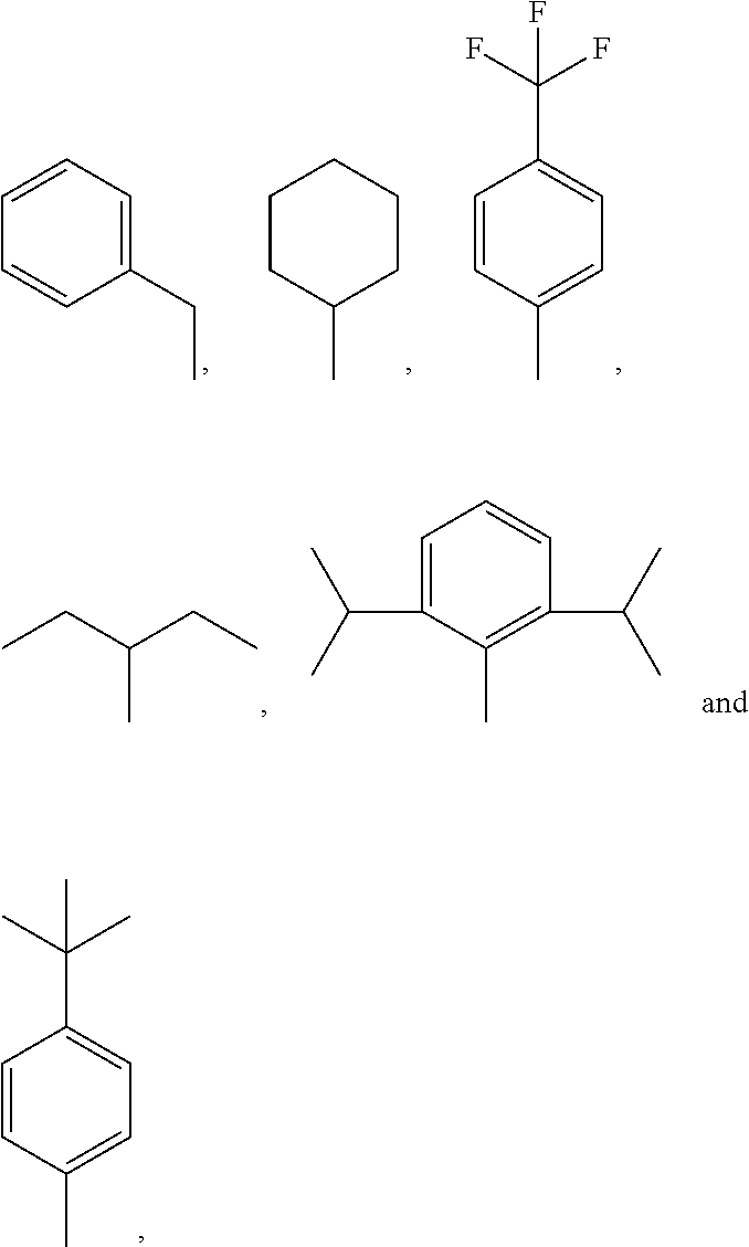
C1=CC(C(C)(C)C)=CC=C1C.C1CCCCC1C.C1(CC)=CC=CC=C1.C1=CC(C(F)(F)F)=CC=C1C.C(C)C(C)CC.C1(C(C)C)=CC=CC(C(C)C)=C1C
